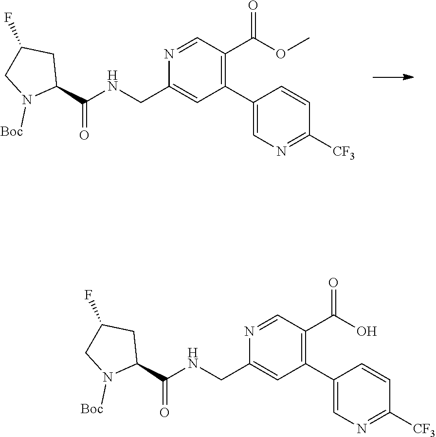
N1=CC(C(O)=O)=C(C2=CN=C([CF3])C=C2)C=C1CNC(=O)C1CC(F)CN1[Boc].N1=CC(C(OC)=O)=C(C2=CN=C([CF3])C=C2)C=C1CNC(=O)C1CC(F)CN1[Boc]
